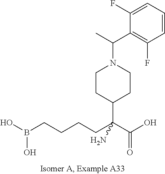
C(N1CCC(C(CCCCB(O)O)(C(O)=O)N)CC1)(C)C1=C(F)C=CC=C1F
